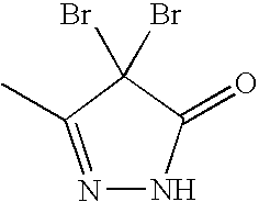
N1C(=O)C(Br)(Br)C(C)=N1
